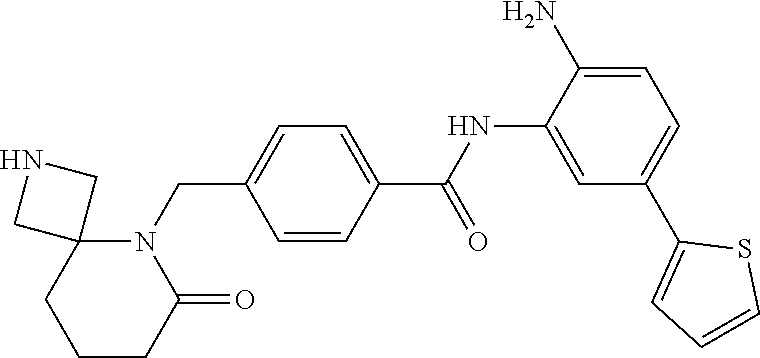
C1(NC(C2=CC=C(CN3C4(CCCC3=O)CNC4)C=C2)=O)=CC(C2=CC=CS2)=CC=C1N
